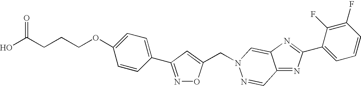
N1=C(C2=CC=C(OCCCC(O)=O)C=C2)C=C(CN2C=C3C(=NC(C4=CC=CC(F)=C4F)=N3)C=N2)O1
